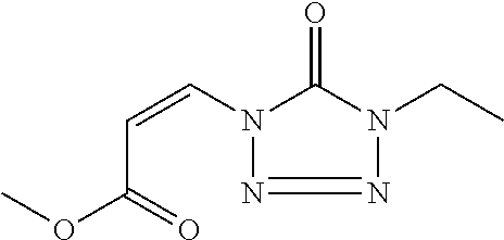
N1=NN(C=CC(OC)=O)C(=O)N1CC
